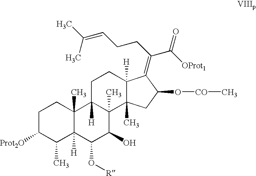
C1C([Prot2O])C(C)C2([H])C(C)(C1)C1([H])C(C)(C(O)C2O[R])C2(C)C([H])(CC1)C(=C(CCC=C(C)C)C([OProt1])=O)C(O[CO]C)C2
